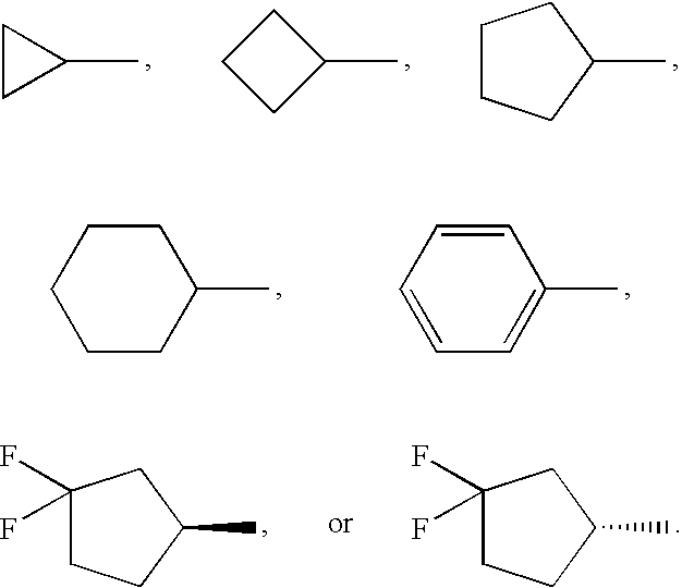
C1(C)CCCC1.C1(C)CCC1.C1CC1C.C1(C)CCCCC1.C1(C)=CC=CC=C1.C1(C)CC(F)(F)CC1.C1(C)CC(F)(F)CC1
